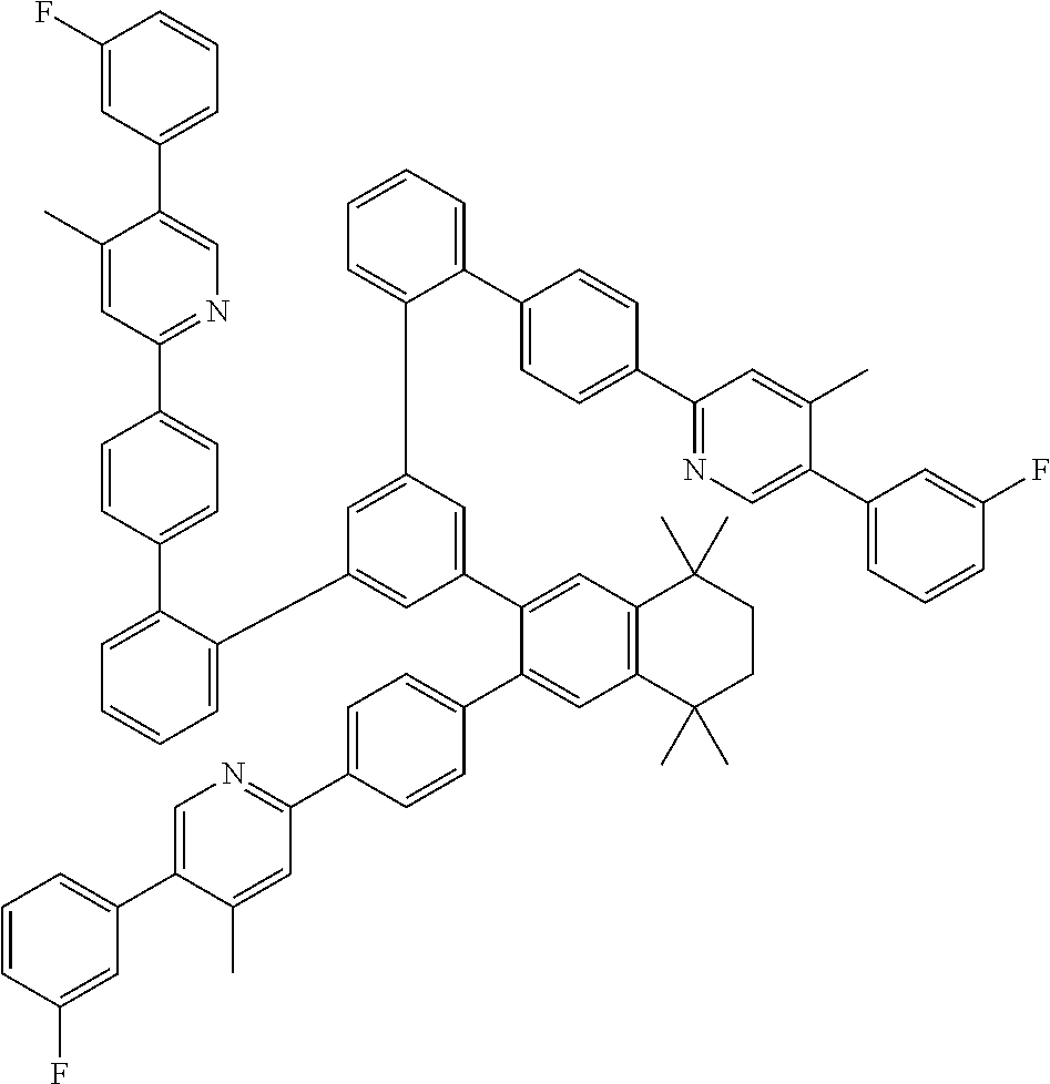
C1(C2=NC=C(C3=CC=CC(F)=C3)C(C)=C2)=CC=C(C2=CC3=C(C=C2C2=CC(C4=CC=CC=C4C4=CC=C(C5=NC=C(C6=CC=CC(F)=C6)C(C)=C5)C=C4)=CC(C4=CC=CC=C4C4=CC=C(C5=NC=C(C6=CC=CC(F)=C6)C(C)=C5)C=C4)=C2)C(C)(C)CCC3(C)C)C=C1
